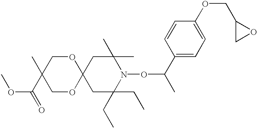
C1C(CC)(CC)N(OC(C)C2=CC=C(OCC3CO3)C=C2)C(C)(C)CC12OCC(C)(C(=O)OC)CO2
